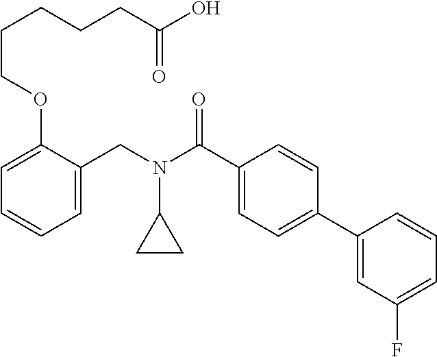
C1=C(CN(C(C2=CC=C(C3=CC(F)=CC=C3)C=C2)=O)C2CC2)C(OCCCCCC(O)=O)=CC=C1
